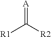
[R1]C([R2])=[A]
